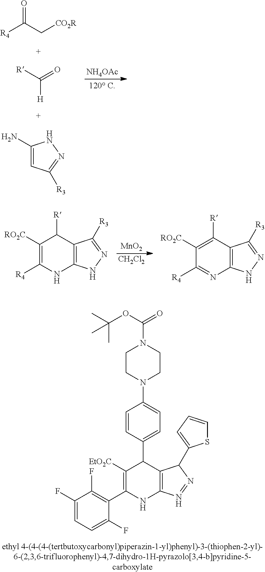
[NH4OAc].O=C(C[CO2R])[R4].C([H])([R])=O.C1(N)=CC([R3])=NN1.[MnO2].[CH2Cl2].C12=C(NN=C1[R3])NC([R4])=C([RO2C])C2[R].C12=C(NN=C1[R3])N=C([R4])C([RO2C])=C2[R].C1CN(C2=CC=C(C3C([EtO2C])=C(C4=C(F)C(F)=CC=C4F)NC4=C3C(C3=CC=CS3)N=N4)C=C2)CCN1C(OC(C)(C)C)=O
